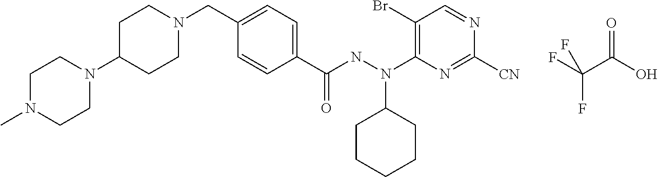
FC(C(O)=O)(F)F.N1(C2CCN(CC3=CC=C(C(NN(C4=C(Br)C=NC([CN])=N4)C4CCCCC4)=O)C=C3)CC2)CCN(C)CC1
